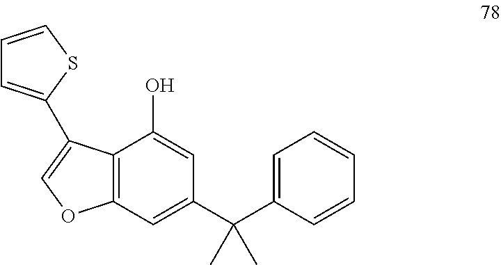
C12=C(C=C(C(C3=CC=CC=C3)(C)C)C=C1O)OC=C2C1=CC=CS1
